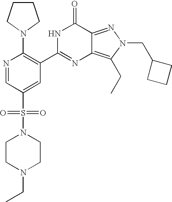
N1=CC(S(=O)(=O)N2CCN(CC)CC2)=CC(C2=NC3=C(CC)N(CC4CCC4)N=C3C(=O)N2)=C1N1CCCC1
